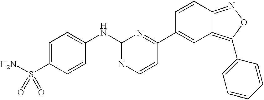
C1=C(S(=O)(N)=O)C=CC(NC2=NC=CC(C3=CC4=C(C5=CC=CC=C5)ON=C4C=C3)=N2)=C1
